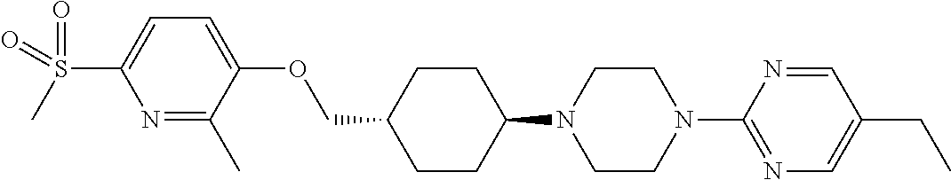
C1CC(N2CCN(C3=NC=C(CC)C=N3)CC2)CCC1COC1=CC=C(S(=O)(C)=O)N=C1C
